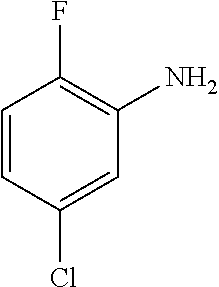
C1=CC(Cl)=CC(N)=C1F
